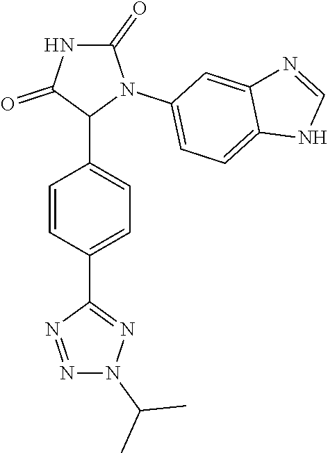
C1=CC(C2=NN(C(C)C)N=N2)=CC=C1C1N(C2=CC=C3C(=C2)N=CN3)C(=O)NC1=O
